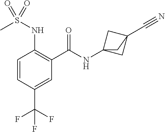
C1=CC(C(F)(F)F)=CC(C(=O)NC23CC(C#N)(C2)C3)=C1NS(C)(=O)=O
